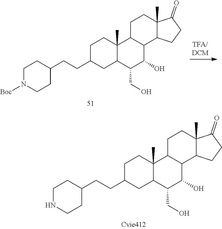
C(C1CC2C(C)(CC1)C1C(C(O)C2CO)C2C(C)(CC1)C(=O)CC2)CC1CCNCC1.C(C1CC2C(C)(CC1)C1C(C(O)C2CO)C2C(C)(CC1)C(=O)CC2)CC1CCN([Boc])CC1
